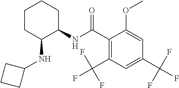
C1CC(NC2CCC2)C(NC(C2=C(C(F)(F)F)C=C(C(F)(F)F)C=C2OC)=O)CC1
